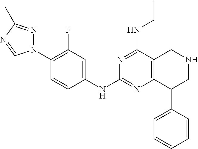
C1(N2N=C(C)N=C2)=C(F)C=C(NC2=NC3=C(C(NCC)=N2)CNCC3C2=CC=CC=C2)C=C1
